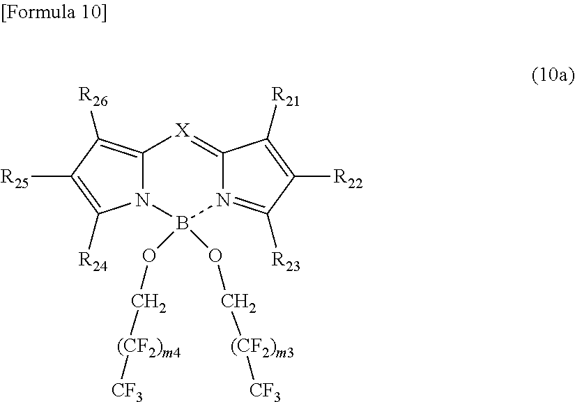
C12=C([R26])C([R25])=C([R24])N1B(OC[(CF2)m4][CF3])(OC[(CF2)m3][CF3])N1=C([R23])C([R22])=C([R21])C1=[X]2
